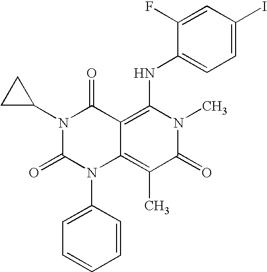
C1=CC(N2C3=C(C)C(=O)N(C)C(NC4=CC=C(I)C=C4F)=C3C(=O)N(C3CC3)C2=O)=CC=C1
